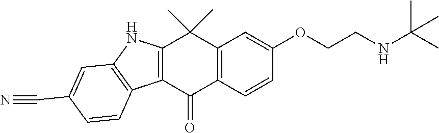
C(COC1=CC2=C(C=C1)C(=O)C1=C(C2(C)C)NC2=C1C=CC(C#N)=C2)NC(C)(C)C
